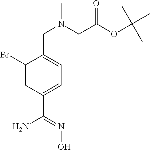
C1(Br)=CC(C(N)=NO)=CC=C1CN(CC(=O)OC(C)(C)C)C
